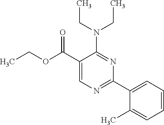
CCOC(C1=CN=C(C2=CC=CC=C2C)N=C1N(CC)CC)=O
